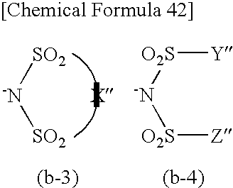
[-N]([SO2])[SO2].[O2S]([Y])[-N][O2S][Z]
